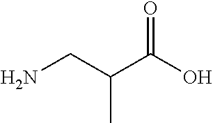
C(C)(CN)C(O)=O
